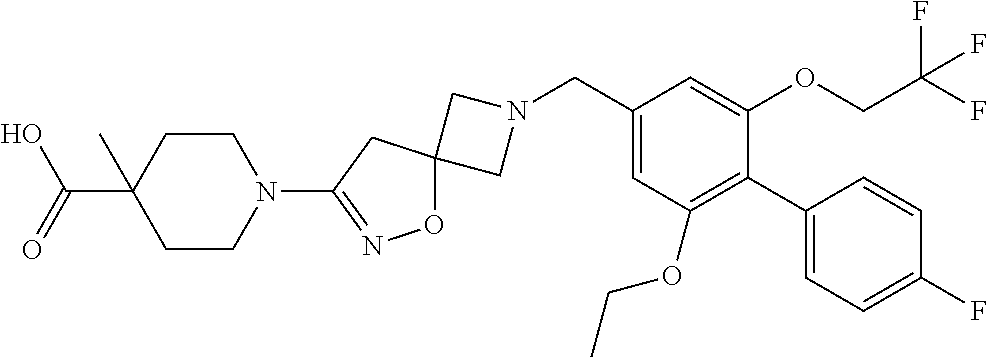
C1N(CC2=CC(OCC)=C(C3=CC=C(F)C=C3)C(OCC(F)(F)F)=C2)CC12ON=C(N1CCC(C(O)=O)(C)CC1)C2
